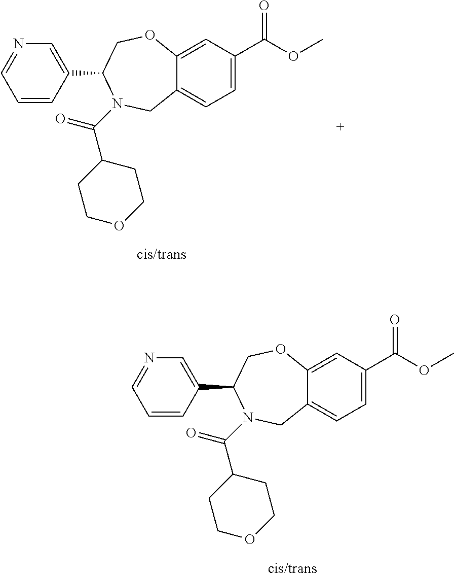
C1=CC(C2COC3=CC(C(OC)=O)=CC=C3CN2C(=O)C2CCOCC2)=CN=C1.C1=CC(C2COC3=CC(C(OC)=O)=CC=C3CN2C(=O)C2CCOCC2)=CN=C1
